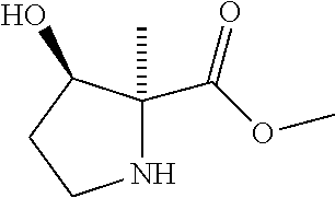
N1C(C)(C(OC)=O)C(O)CC1
